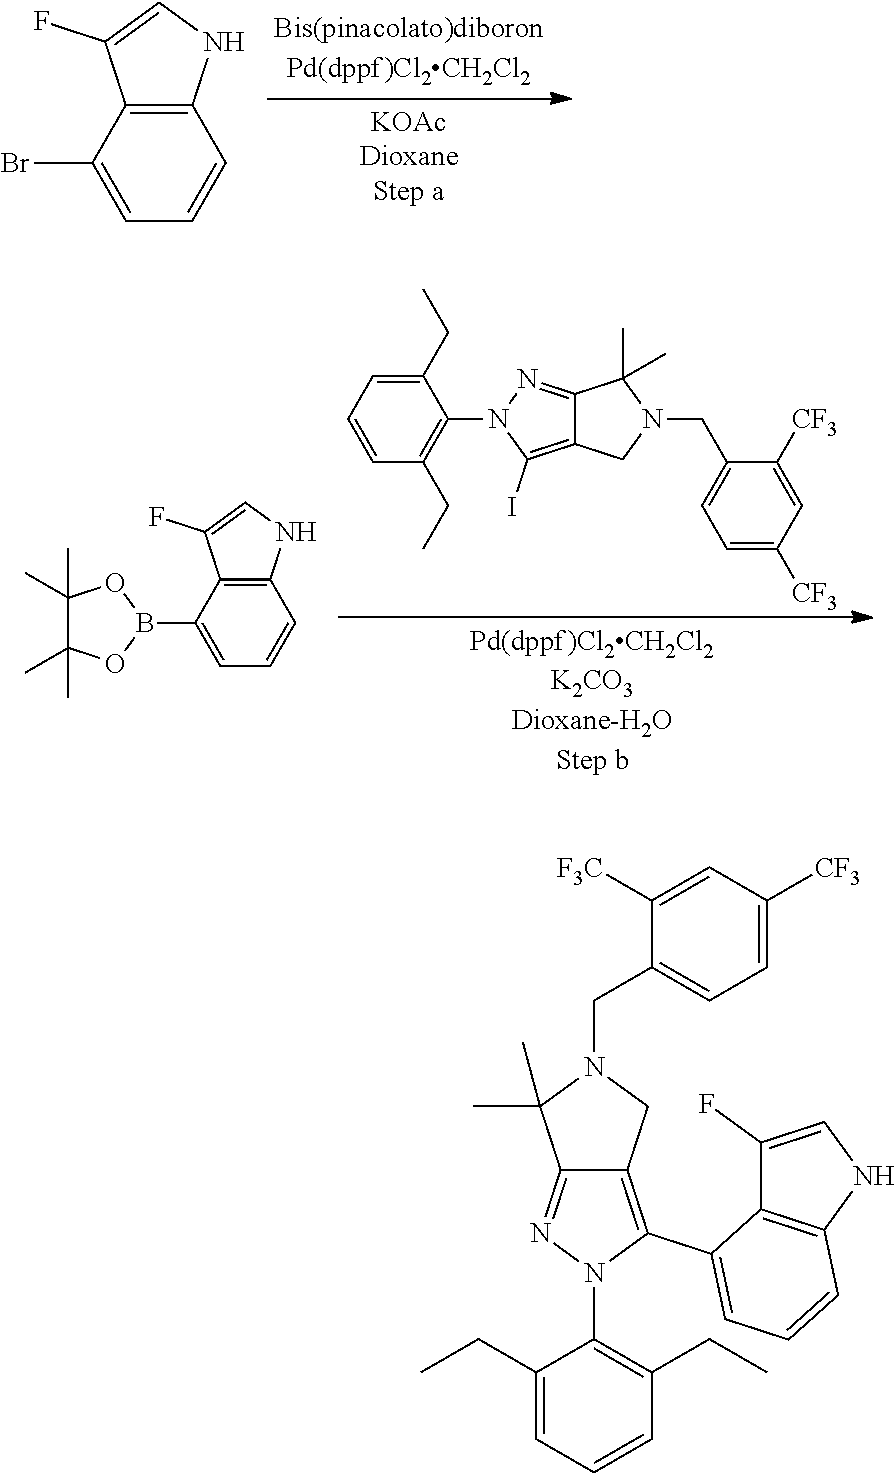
C12=C(C(Br)=CC=C1)C(F)=CN2.C1(CC)=CC=CC(CC)=C1N1C(I)=C2C(=N1)C(C)(C)N(CC1=CC=C([CF3])C=C1[CF3])C2.C12=C(C(B3OC(C)(C)C(C)(C)O3)=CC=C1)C(F)=CN2.C12=NN(C3=C(CC)C=CC=C3CC)C(C3=CC=CC4=C3C(F)=CN4)=C1CN(CC1=CC=C([CF3])C=C1[F3C])C2(C)C
